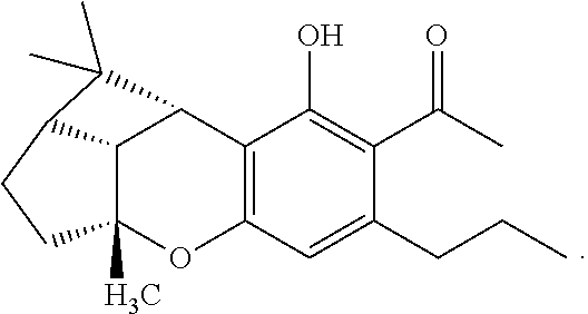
C12C3(C)OC4=C(C1C(C)(C)C2CC3)C(O)=C(C(C)=O)C(CCC)=C4
